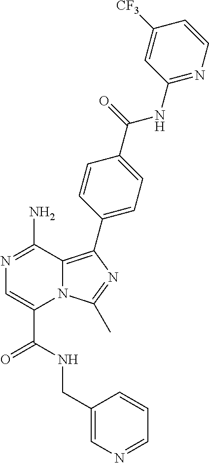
N1=C(N)C2=C(C3=CC=C(C(=O)NC4=NC=CC([CF3])=C4)C=C3)N=C(C)N2C(C(=O)NCC2=CN=CC=C2)=C1
